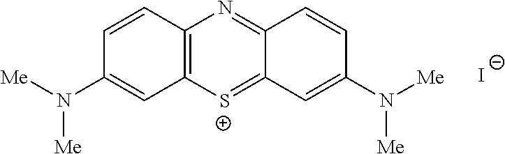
C1=CC2=C(C=C1N([Me])[Me])[S+]=C1C(=N2)C=CC(N([Me])[Me])=C1.[I-]
